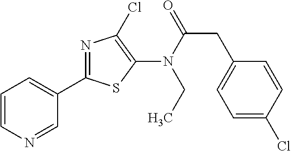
C1(C2=NC(Cl)=C(N(C(=O)CC3=CC=C(Cl)C=C3)CC)S2)=CC=CN=C1
